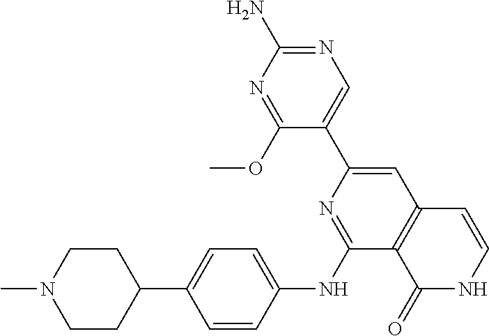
N1=C(N)N=C(OC)C(C2=CC3=C(C(NC4=CC=C(C5CCN(C)CC5)C=C4)=N2)C(=O)NC=C3)=C1
